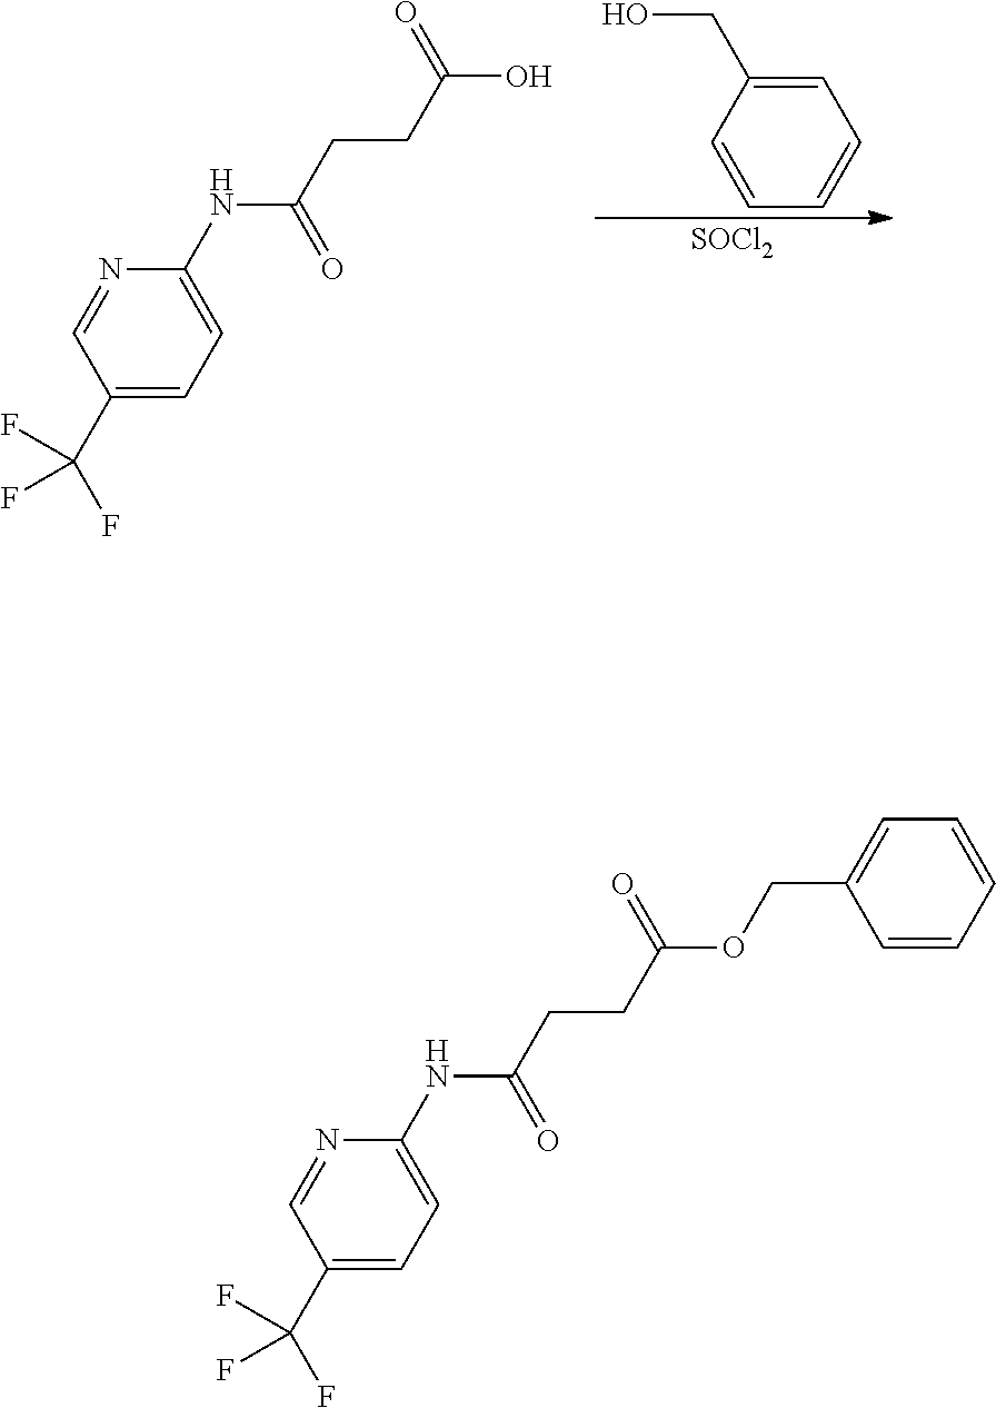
C1(C(F)(F)F)=CC=C(NC(=O)CCC(=O)O)N=C1.C1=C(CO)C=CC=C1.[SOCl2].C1(C(F)(F)F)=CC=C(NC(=O)CCC(=O)OCC2=CC=CC=C2)N=C1
